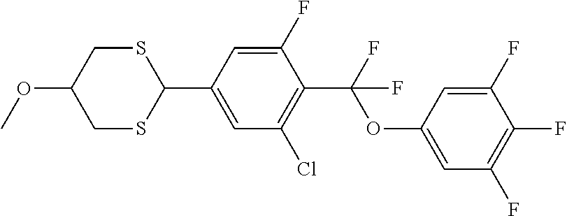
COC1CSC(C2=CC(Cl)=C(C(OC3=CC(F)=C(F)C(F)=C3)(F)F)C(F)=C2)SC1
